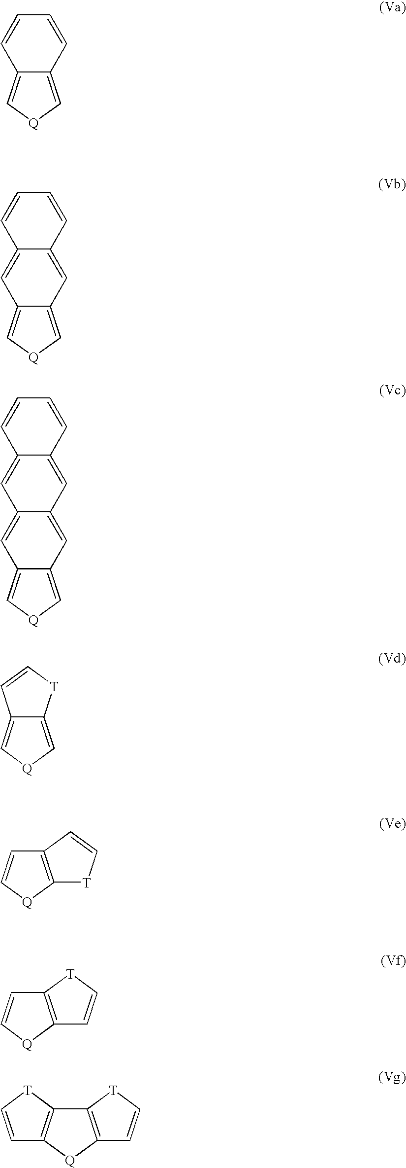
C12=C[Q]C=C1C=CC=C2.C12=C[Q]C=C1C=C1C(=C2)C=CC=C1.C12=C[Q]C=C1C=C1C(=C2)C=C2C(=C1)C=CC=C2.C12=C[Q]C=C1[T]C=C2.C1=C[Q]C2=C1C=C[T]2.C1=C[Q]C2=C1[T]C=C2.C12=C([Q]C3=C1[T]C=C3)C=C[T]2
